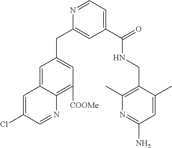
N1=CC=C(C(NCC2=C(C)N=C(N)C=C2C)=O)C=C1CC1=CC([COOMe])=C2C(=C1)C=C(Cl)C=N2
